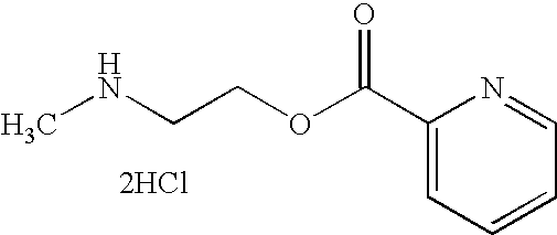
O=C(C1=CC=CC=N1)OCCNC.[2HCl]
